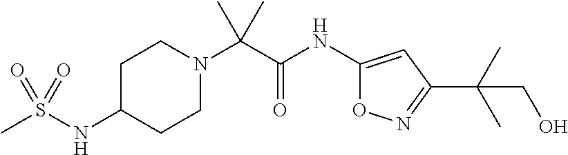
C1(NC(C(N2CCC(NS(C)(=O)=O)CC2)(C)C)=O)=CC(C(C)(C)CO)=NO1
